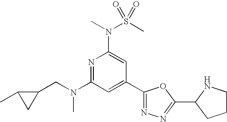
N1=C(N(CC2C(C)C2)C)C=C(C2=NN=C(C3NCCC3)O2)C=C1N(S(C)(=O)=O)C
